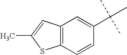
C1(C(C)(C)C)=CC2=C(C=C1)SC(C)=C2
